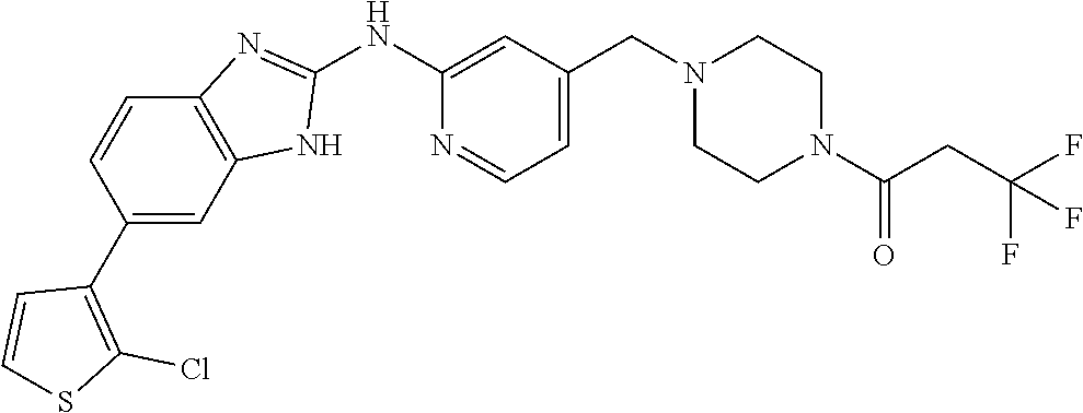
C1=CC(C2=C(Cl)SC=C2)=CC2=C1N=C(NC1=CC(CN3CCN(C(CC(F)(F)F)=O)CC3)=CC=N1)N2
